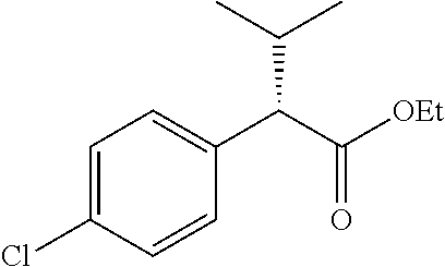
ClC1=CC=C(C(C(=O)[OEt])C(C)C)C=C1
